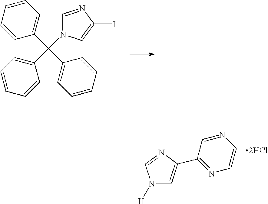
C1(C(C2=CC=CC=C2)(C2=CC=CC=C2)N2C=NC(I)=C2)=CC=CC=C1.[2HCl].C1(C2=CN([H])C=N2)=NC=CN=C1
